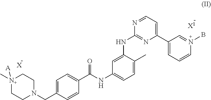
[N+]1(C)([A])CCN(CC2=CC=C(C(NC3=CC=C(C)C(NC4=NC(C5=CC=CN(B)=C5)=CC=N4)=C3)=O)C=C2)CC1.[X].[X1]
